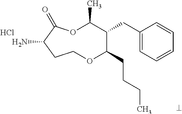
NC1C(=O)OC(C)C(CC2=CC=CC=C2)C(CCCC)OCC1.Cl
